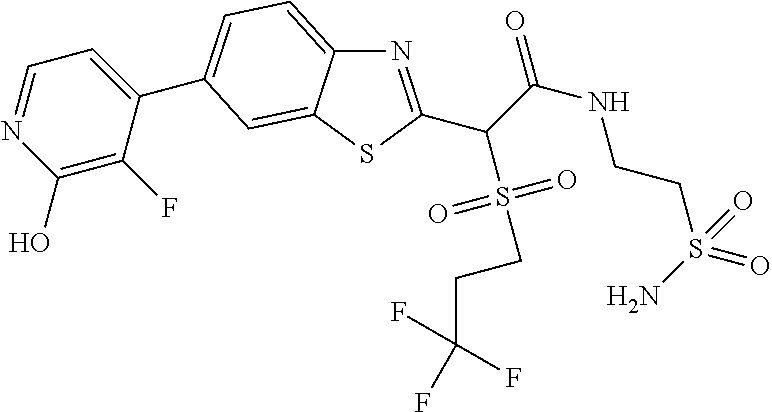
C(C(F)(F)F)CS(C(C1=NC2=CC=C(C3=CC=NC(O)=C3F)C=C2S1)C(NCCS(=O)(N)=O)=O)(=O)=O
